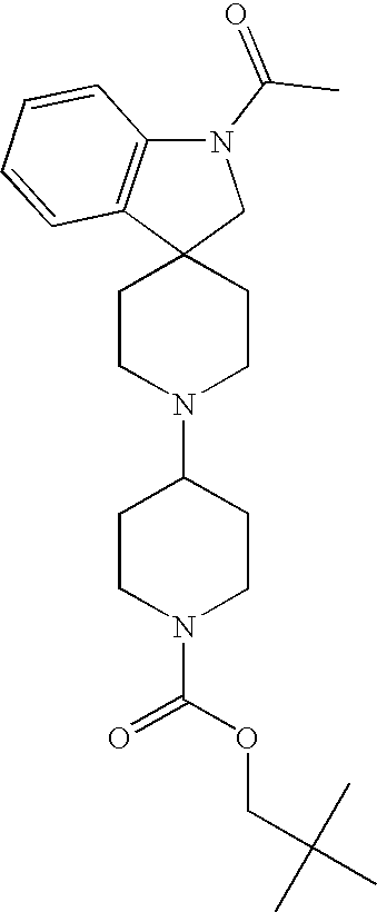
C1CN(C2CCN(C(OCC(C)(C)C)=O)CC2)CCC12CN(C(C)=O)C1=C2C=CC=C1
